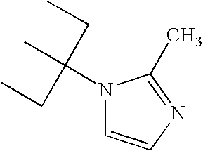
N1(C(C)(CC)CC)C=CN=C1C
